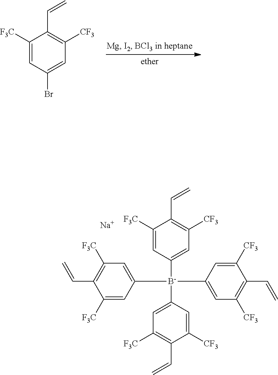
C1([F3C])=CC(Br)=CC([CF3])=C1C=C.C1([F3C])=CC([B-](C2=CC([F3C])=C(C=C)C([CF3])=C2)(C2=CC([CF3])=C(C=C)C([CF3])=C2)C2=CC([F3C])=C(C=C)C([F3C])=C2)=CC([CF3])=C1C=C.[Na]
